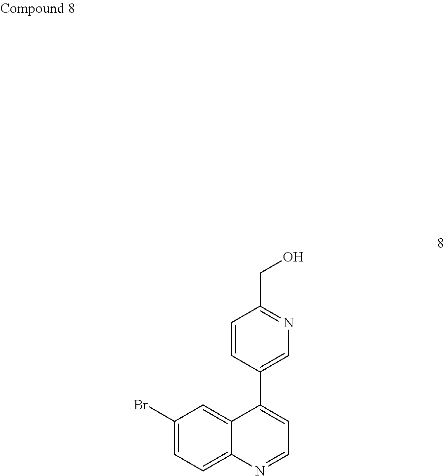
BrC1=CC=C2C(=C1)C(C1=CN=C(CO)C=C1)=CC=N2
